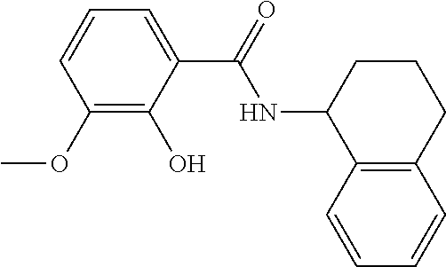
C1=CC(OC)=C(O)C(C(NC2C3=C(CCC2)C=CC=C3)=O)=C1
